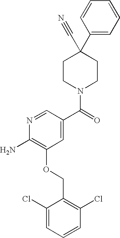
C1(C2(C#N)CCN(C(=O)C3=CC(OCC4=C(Cl)C=CC=C4Cl)=C(N)N=C3)CC2)=CC=CC=C1
